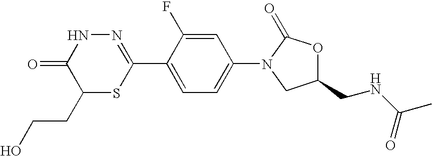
N1=C(C2=CC=C(N3CC(CNC(C)=O)OC3=O)C=C2F)SC(CCO)C(=O)N1
